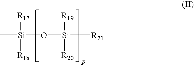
C[Si](O[Si]([R21])([R19])[R20])([R18])[R17]
